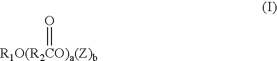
[R1O(R2CO)a(Z)b]=O
